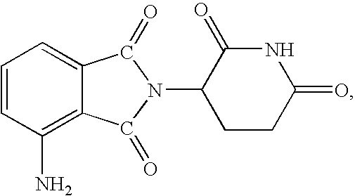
C1=CC(N)=C2C(=C1)C(=O)N(C1CCC(=O)NC1=O)C2=O
